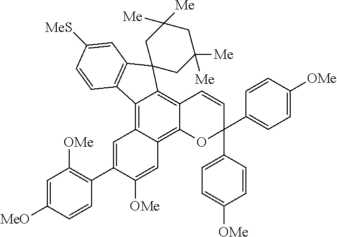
C12=C3C(=C4C(=C1C1(C5=C2C=CC([MeS])=C5)CC([Me])([Me])CC([Me])([Me])C1)C=CC(C1=CC=C([OMe])C=C1)(C1=CC=C([OMe])C=C1)O4)C=C([OMe])C(C1=C([OMe])C=C([MeO])C=C1)=C3
